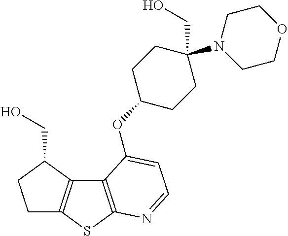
C1C2=C(C(CO)C1)C1=C(S2)N=CC=C1OC1CCC(N2CCOCC2)(CO)CC1
